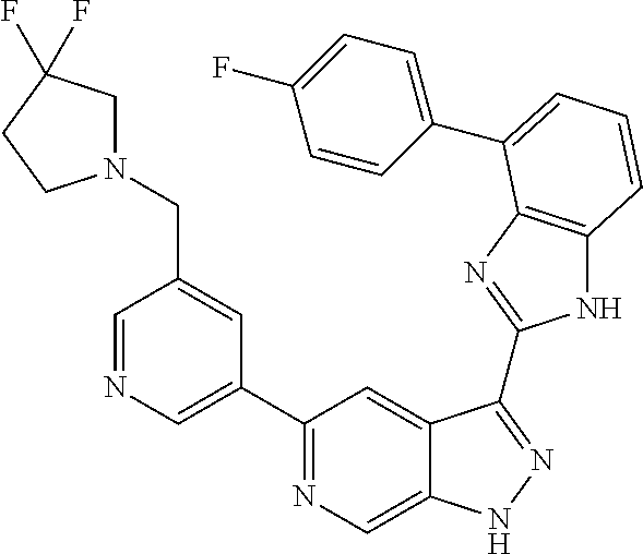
C1=NC=C(C2=NC=C3C(=C2)C(C2=NC4=C(N2)C=CC=C4C2=CC=C(F)C=C2)=NN3)C=C1CN1CC(F)(F)CC1
